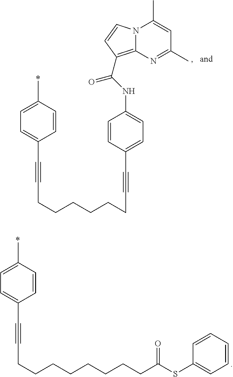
C1=C(C)C=CC(C#CCCCCCCCCC(=O)SC2=CC=CC=C2)=C1.C1=C(C)C=CC(C#CCCCCCCC#CC2=CC=C(NC(=O)C3=C4N(C(C)=CC(C)=N4)C=C3)C=C2)=C1
